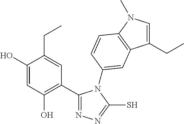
C1(C2=NN=C(S)N2C2=CC3=C(N(C)C=C3CC)C=C2)=C(O)C=C(O)C(CC)=C1
